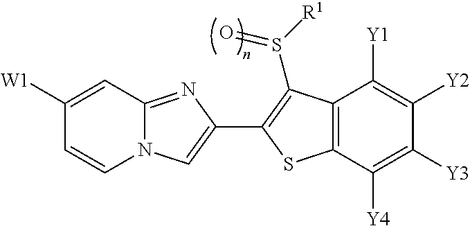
C12=NC(C3=C(S([R1])=O)C4=C(C([Y4])=C([Y3])C([Y2])=C4[Y1])S3)=CN1C=CC([W1])=C2
